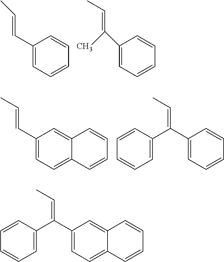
C1(C=CC)=CC=CC=C1.C1(C(C)=CC)=CC=CC=C1.C1(C=CC)=CC=C2C(=C1)C=CC=C2.C1(C(=CC)C2=CC=CC=C2)=CC=CC=C1.C1(C(=CC)C2=CC=CC=C2)=CC=C2C(=C1)C=CC=C2
